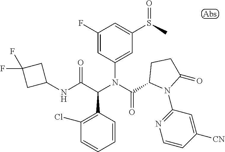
C1=CC(C(C(NC2CC(F)(F)C2)=O)N(C(=O)C2N(C3=NC=CC([CN])=C3)C(=O)CC2)C2=CC(S(C)=O)=CC(F)=C2)=C(Cl)C=C1
